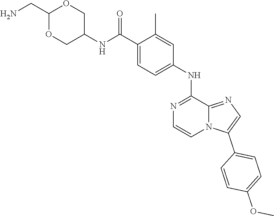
C1(C)=CC(NC2=NC=CN3C2=NC=C3C2=CC=C(OC)C=C2)=CC=C1C(NC1COC(CN)OC1)=O
